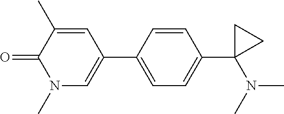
C1=C(C)C(=O)N(C)C=C1C1=CC=C(C2(N(C)C)CC2)C=C1
